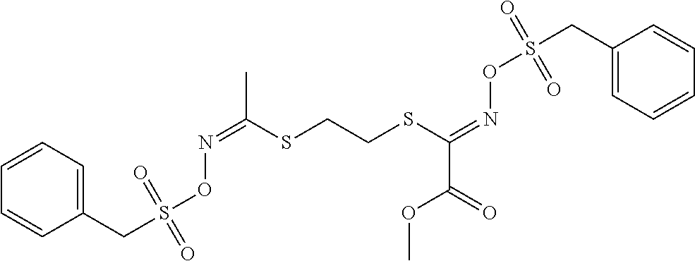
C(S(ON=C(C)SCCSC(=NOS(CC1=CC=CC=C1)(=O)=O)C(OC)=O)(=O)=O)C1=CC=CC=C1
